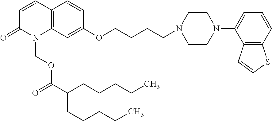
C12=C(C=C(OCCCCN3CCN(C4=CC=CC5=C4C=CS5)CC3)C=C1)N(COC(=O)C(CCCCC)CCCCC)C(=O)C=C2
